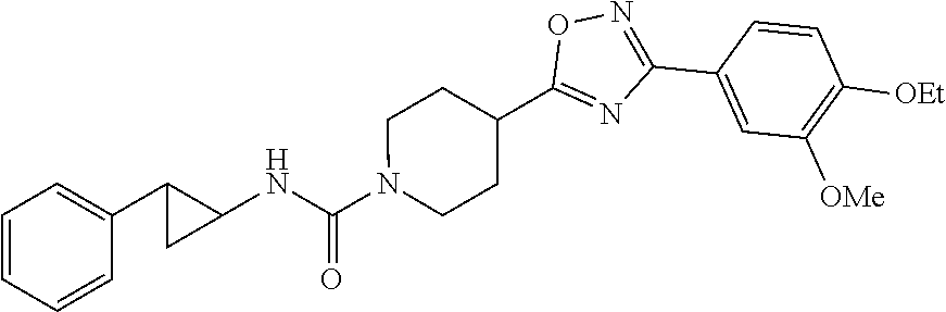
C1=CC=CC(C2CC2NC(=O)N2CCC(C3=NC(C4=CC([OMe])=C([OEt])C=C4)=NO3)CC2)=C1
